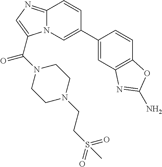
C1=C(C2=CN3C(=NC=C3C(=O)N3CCN(CCS(=O)(=O)C)CC3)C=C2)C=CC2=C1N=C(N)O2
